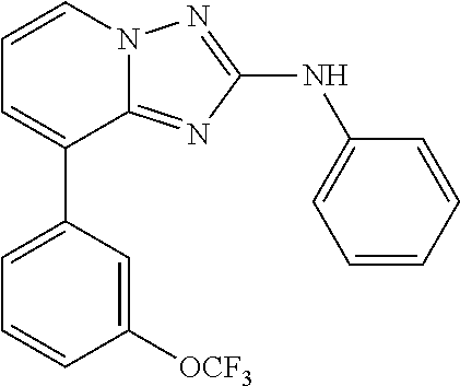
C1=CN2C(=NC(NC3=CC=CC=C3)=N2)C(C2=CC=CC([OCF3])=C2)=C1
